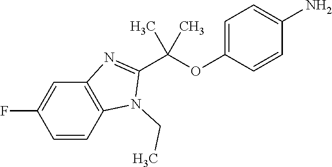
C12=C(C=CC(F)=C1)N(CC)C(C(OC1=CC=C(N)C=C1)(C)C)=N2
